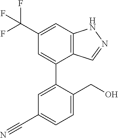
C12=C(C=C(C(F)(F)F)C=C1C1=CC(C#N)=CC=C1CO)NN=C2
